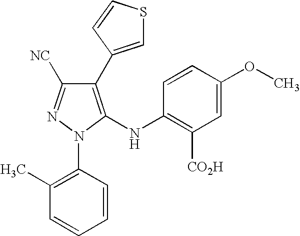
C1(C2=CSC=C2)=C(NC2=C([CO2H])C=C(OC)C=C2)N(C2=C(C)C=CC=C2)N=C1[NC]
